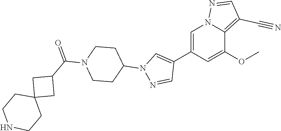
C1(C2=CN(C3CCN(C(C4CC5(C4)CCNCC5)=O)CC3)N=C2)=CN2C(=C(C#N)C=N2)C(OC)=C1
